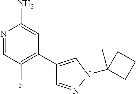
N1=CC(F)=C(C2=CN(C3(C)CCC3)N=C2)C=C1N
